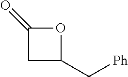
C(C1CC(=O)O1)[Ph]
